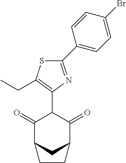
C1(=O)C2CC(C(=O)C1C1=C(CC)SC(C3=CC=C(Br)C=C3)=N1)CC2
